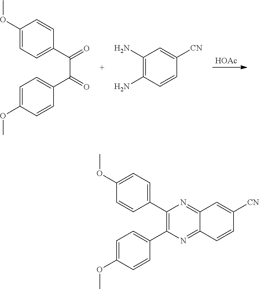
[HOAc].C1(OC)=CC=C(C(=O)C(C2=CC=C(OC)C=C2)=O)C=C1.C1(N)=C(N)C=CC([CN])=C1.C1(C2=CC=C(OC)C=C2)=C(C2=CC=C(OC)C=C2)N=C2C(=N1)C=C([CN])C=C2
